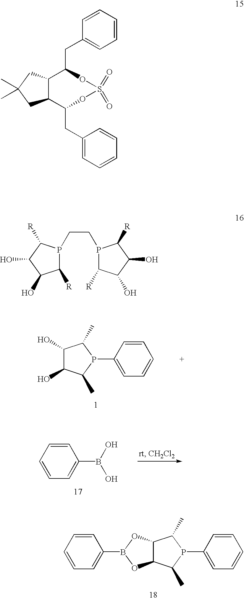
C1(O)C(O)C(C)P(C2=CC=CC=C2)C1C.C1=C(B(O)O)C=CC=C1.C12C(C(C)P(C3=CC=CC=C3)C1C)OB(C1=CC=CC=C1)O2.C12C(CC(C)(C)C1)C(CC1=CC=CC=C1)OS(=O)(=O)OC2CC1=CC=CC=C1.C1([R])P(CCP2C([R])C(O)C(O)C2[R])C([R])C(O)C1O
